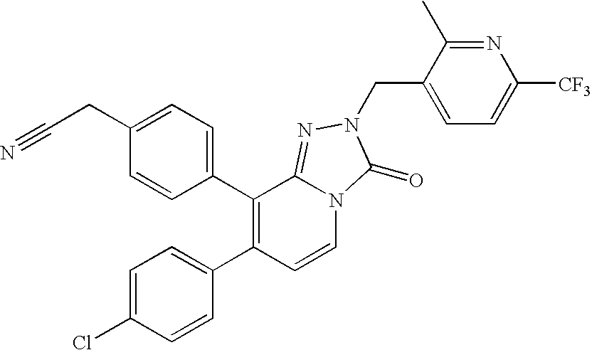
C1(C2=C(C3=CC=C(Cl)C=C3)C=CN3C2=NN(CC2=CC=C([CF3])N=C2C)C3=O)=CC=C(CC#N)C=C1
